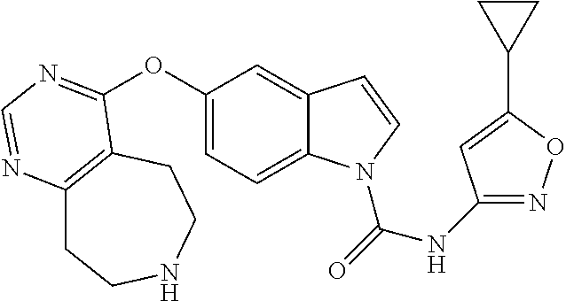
O(C1=CC=C2C(=C1)C=CN2C(=O)NC1=NOC(C2CC2)=C1)C1=NC=NC2=C1CCNCC2
